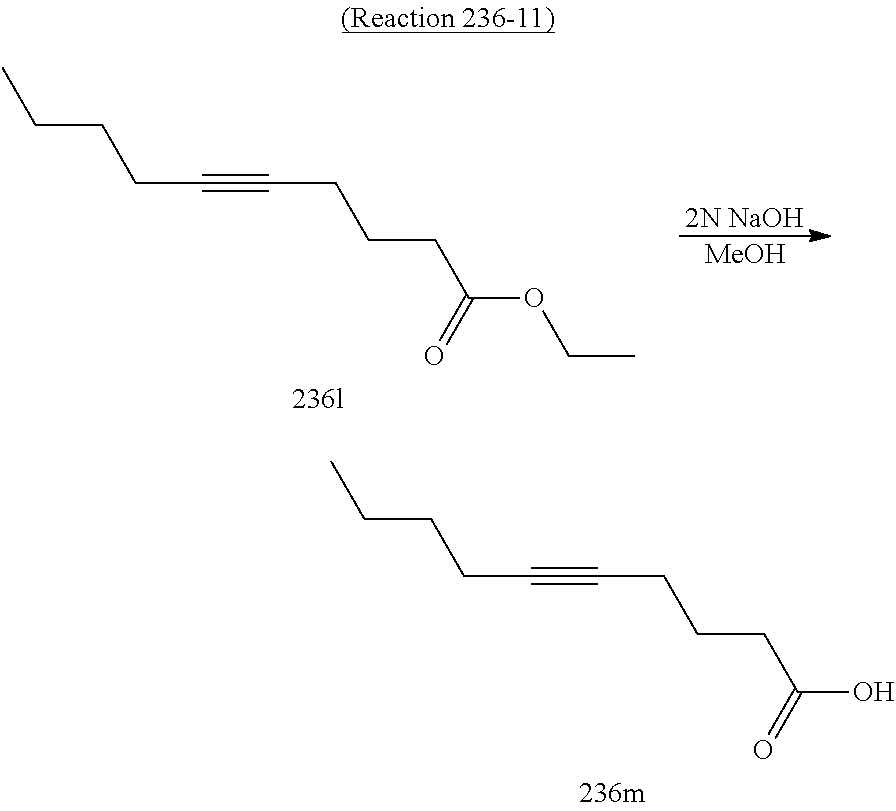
C(CCC#CCCCC(OCC)=O)C.[2N NaOH].[MeOH].C(CCC#CCCCC(O)=O)C
